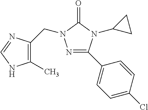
N1=C(C2=CC=C(Cl)C=C2)N(C2CC2)C(=O)N1CC1=C(C)NC=N1
